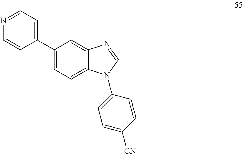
C1(C2=CC=C3C(=C2)N=CN3C2=CC=C([CN])C=C2)=CC=NC=C1
